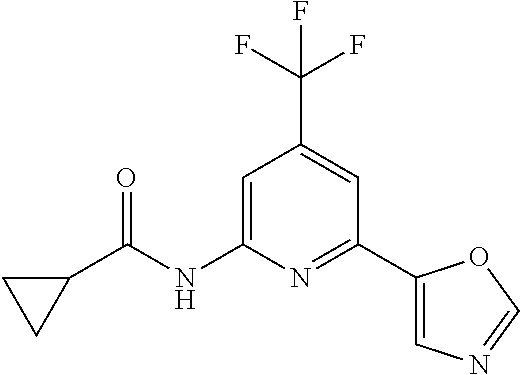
C1=C(NC(C2CC2)=O)N=C(C2=CN=CO2)C=C1C(F)(F)F
